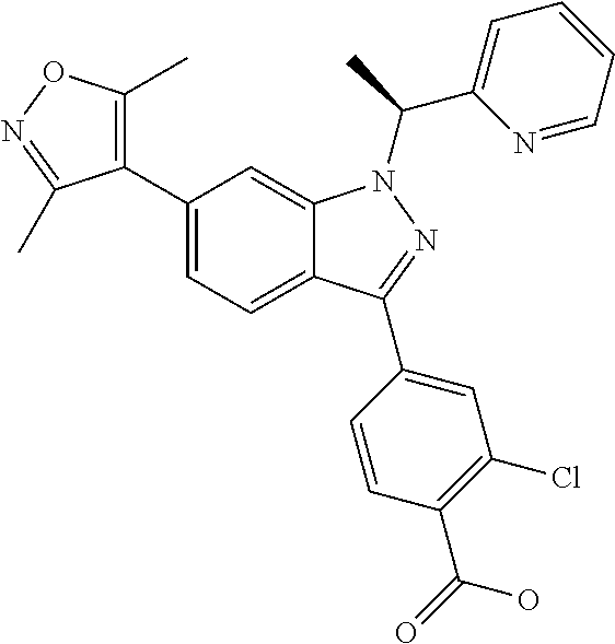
C12=CC=C(C3=C(C)ON=C3C)C=C1N(C(C1=CC=CC=N1)C)N=C2C1=CC(Cl)=C(C(=O)O)C=C1
